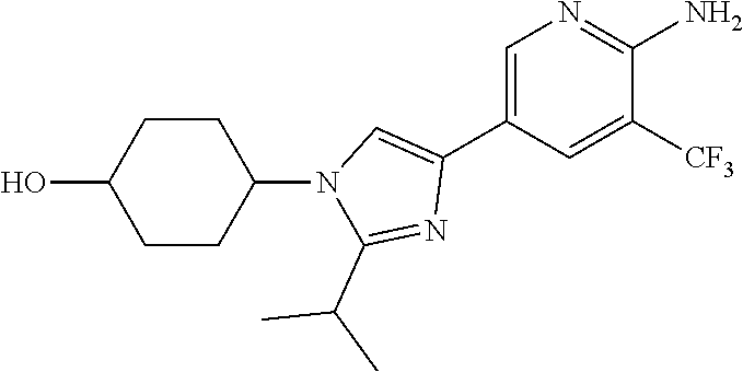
C1=C(C2=CN(C3CCC(O)CC3)C(C(C)C)=N2)C=C([CF3])C(N)=N1
